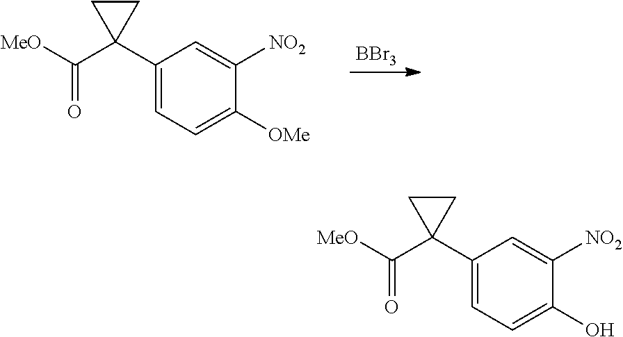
C1(C2(C([MeO])=O)CC2)=CC=C([OMe])C([NO2])=C1.[BBr3].C1(C2(C([MeO])=O)CC2)=CC=C(O)C([NO2])=C1
